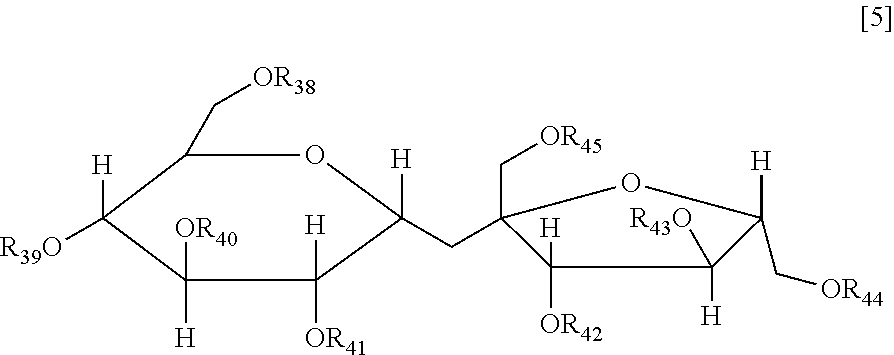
C1(C[OR38])C([H])([R39O])C([H])([OR40])C([H])([OR41])C([H])(CC2(C[OR45])C([OR42])([H])C([H])([R43O])C(C[OR44])([H])O2)O1
